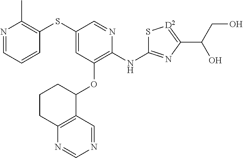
S(C1=CC(OC2CCCC3=C2C=NC=N3)=C(NC2=NC(C(CO)O)=[D2]S2)N=C1)C1=C(C)N=CC=C1
